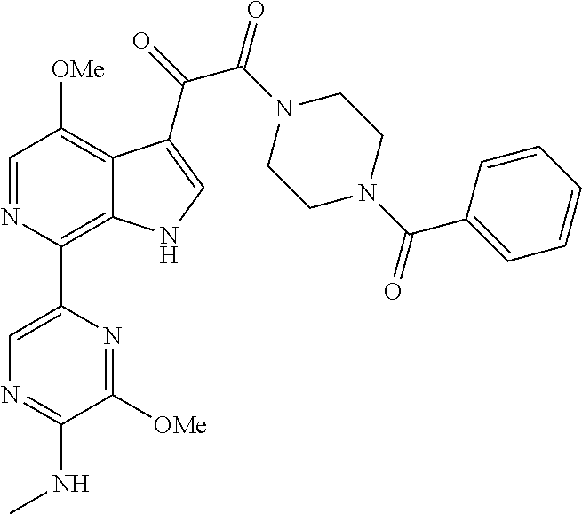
C1=NC(C2=CN=C(NC)C([OMe])=N2)=C2C(=C1[OMe])C(C(=O)C(N1CCN(C(C3=CC=CC=C3)=O)CC1)=O)=CN2
